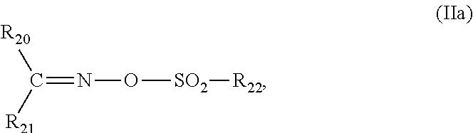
C(=NO[SO2][R22])([R21])[R20]
